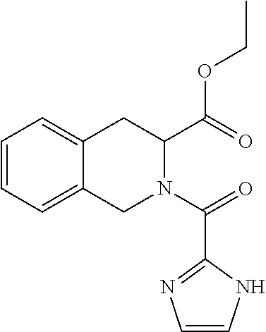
C1=CC=C2C(=C1)CC(C(OCC)=O)N(C(=O)C1=NC=CN1)C2
